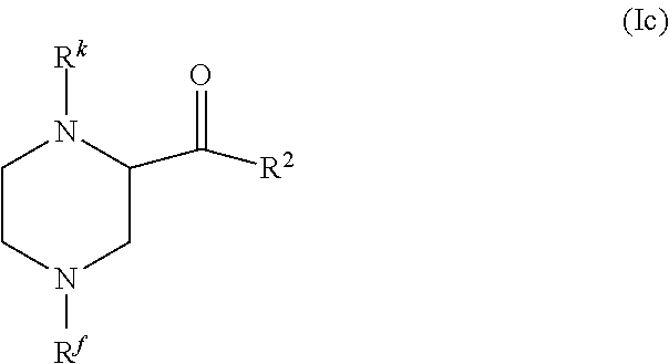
O=C(C1CN([Rf])CCN1[Rk])[R2]
